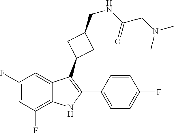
C1=C(F)C=C2C(C3CC(CNC(CN(C)C)=O)C3)=C(C3=CC=C(F)C=C3)NC2=C1F
